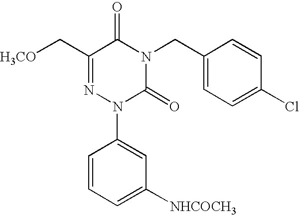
C1(C[H3CO])=NN(C2=CC([NHCOCH3])=CC=C2)C(=O)N(CC2=CC=C(Cl)C=C2)C1=O
